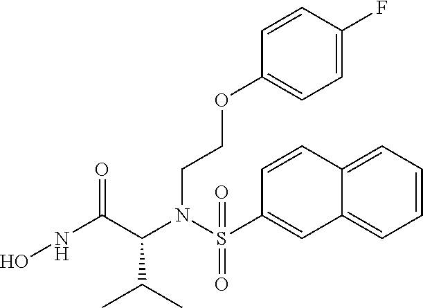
C1=CC=C2C(=C1)C=C(S(N(C(C(NO)=O)C(C)C)CCOC1=CC=C(F)C=C1)(=O)=O)C=C2
